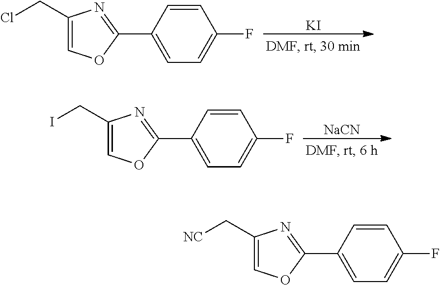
C(Cl)C1=COC(C2=CC=C(F)C=C2)=N1.[KI].C(I)C1=COC(C2=CC=C(F)C=C2)=N1.[NaCN].C([NC])C1=COC(C2=CC=C(F)C=C2)=N1
